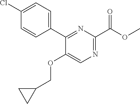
C1(C2=CC=C(Cl)C=C2)=NC(C(OC)=O)=NC=C1OCC1CC1
